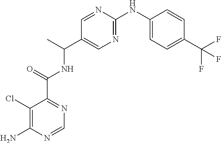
C1(Cl)=C(N)N=CN=C1C(=O)NC(C1=CN=C(NC2=CC=C(C(F)(F)F)C=C2)N=C1)C
